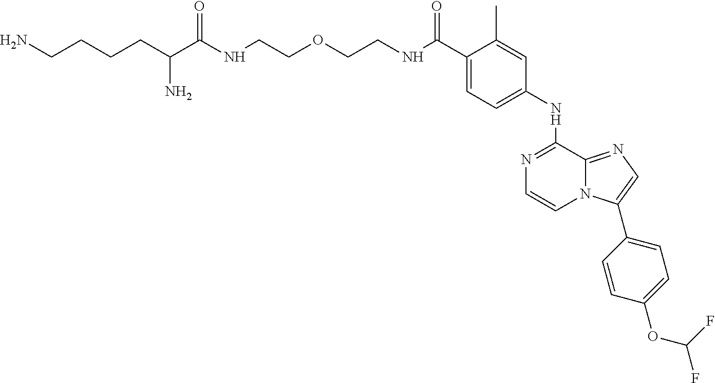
C(C1=CC=C(NC2=NC=CN3C2=NC=C3C2=CC=C(OC(F)F)C=C2)C=C1C)(=O)NCCOCCNC(C(CCCCN)N)=O
